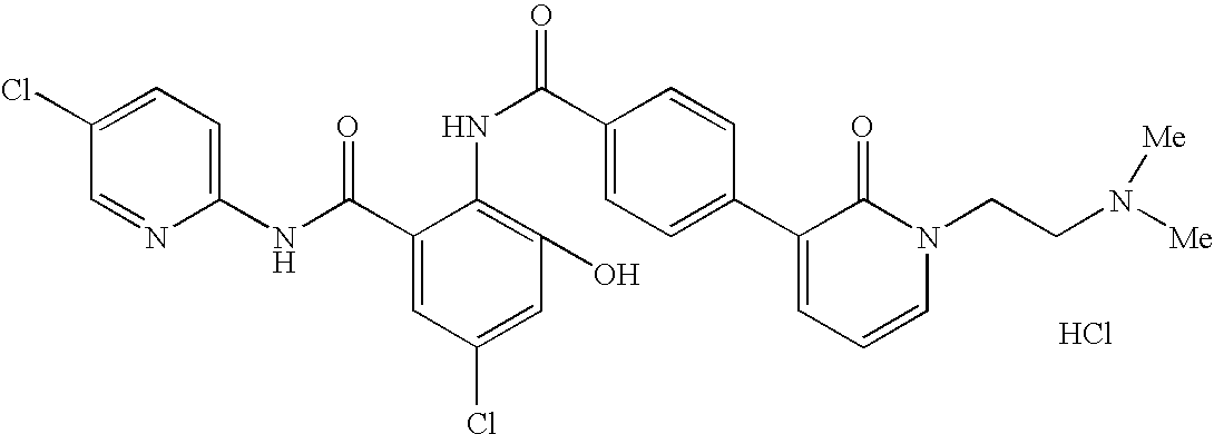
C1(NC(=O)C2=CC(Cl)=CC(O)=C2NC(=O)C2=CC=C(C3=CC=CN(CCN([Me])[Me])C3=O)C=C2)=CC=C(Cl)C=N1.Cl
